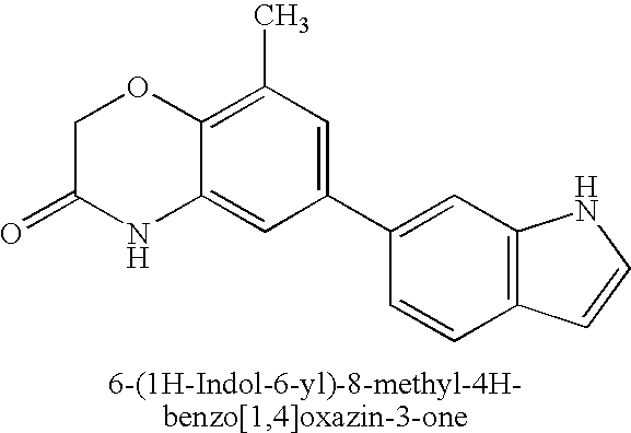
C1C(=O)NC2=CC(C3=CC4=C(C=C3)C=CN4)=CC(C)=C2O1
